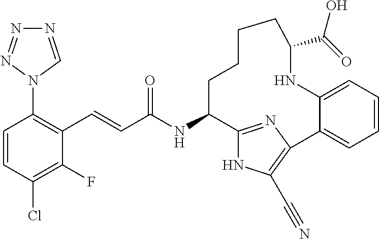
C(C(NC1C2=NC(=C(C#N)N2)C2=CC=CC=C2NC(C(=O)O)CCCC1)=O)=CC1=C(N2C=NN=N2)C=CC(Cl)=C1F
